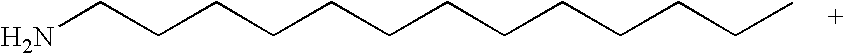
NCCCCCCCCCCCCC
